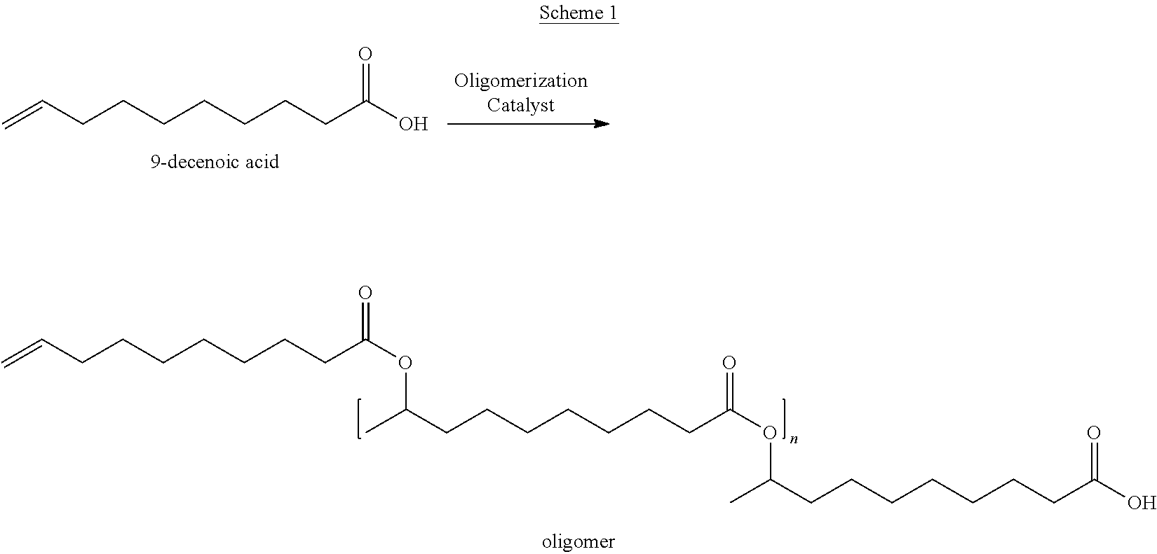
C=CCCCCCCCC(O)=O.C=CCCCCCCCC(OC(C)CCCCCCCC(OC(C)CCCCCCCC(O)=O)=O)=O
